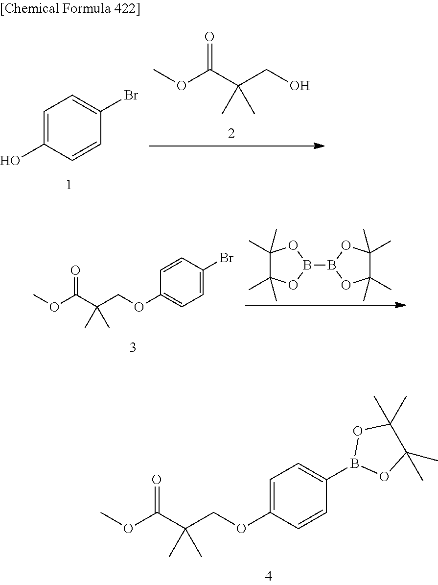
COC(C(COC1=CC=C(B2OC(C)(C)C(C)(C)O2)C=C1)(C)C)=O.C1=C(O)C=CC(Br)=C1.COC(C(CO)(C)C)=O.COC(C(COC1=CC=C(Br)C=C1)(C)C)=O.C1(C)(C)C(C)(C)OB(B2OC(C)(C)C(C)(C)O2)O1
